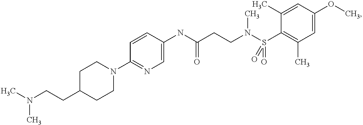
C1(NC(CCN(S(C2=C(C)C=C(OC)C=C2C)(=O)=O)C)=O)=CN=C(N2CCC(CCN(C)C)CC2)C=C1
